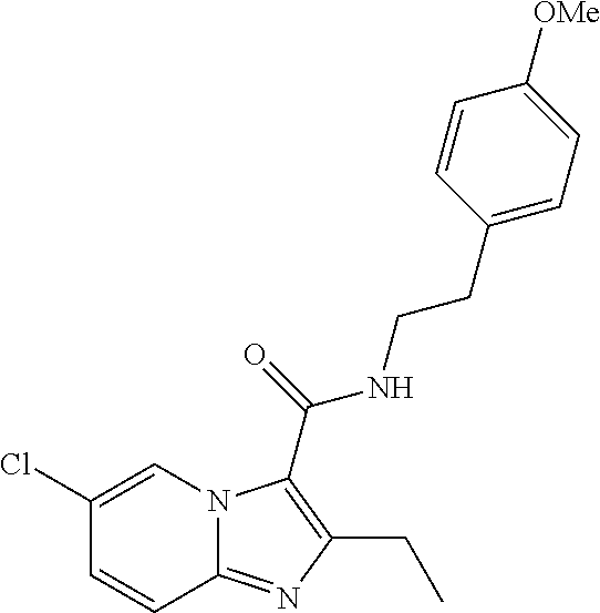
C1(Cl)=CN2C(=NC(CC)=C2C(NCCC2=CC=C([OMe])C=C2)=O)C=C1
